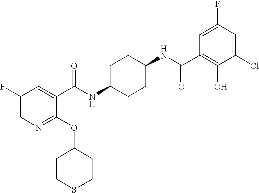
C1CC(NC(=O)C2=CC(F)=CN=C2OC2CCSCC2)CCC1NC(=O)C1=C(O)C(Cl)=CC(F)=C1
